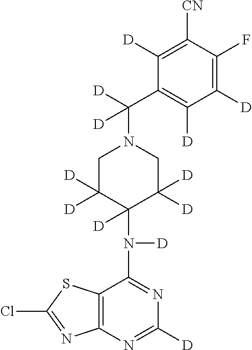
C1([CN])=C([D])C(C([D])(N2CC([D])([D])C(N([D])C3=NC([D])=NC4=C3SC(Cl)=N4)([D])C([D])([D])C2)[D])=C([D])C([D])=C1F
